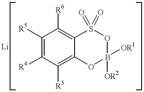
C1([R5])=C([R4])C([R3])=C2C(=C1[R6])S(=O)(=O)OB([OR2])([OR1])O2
